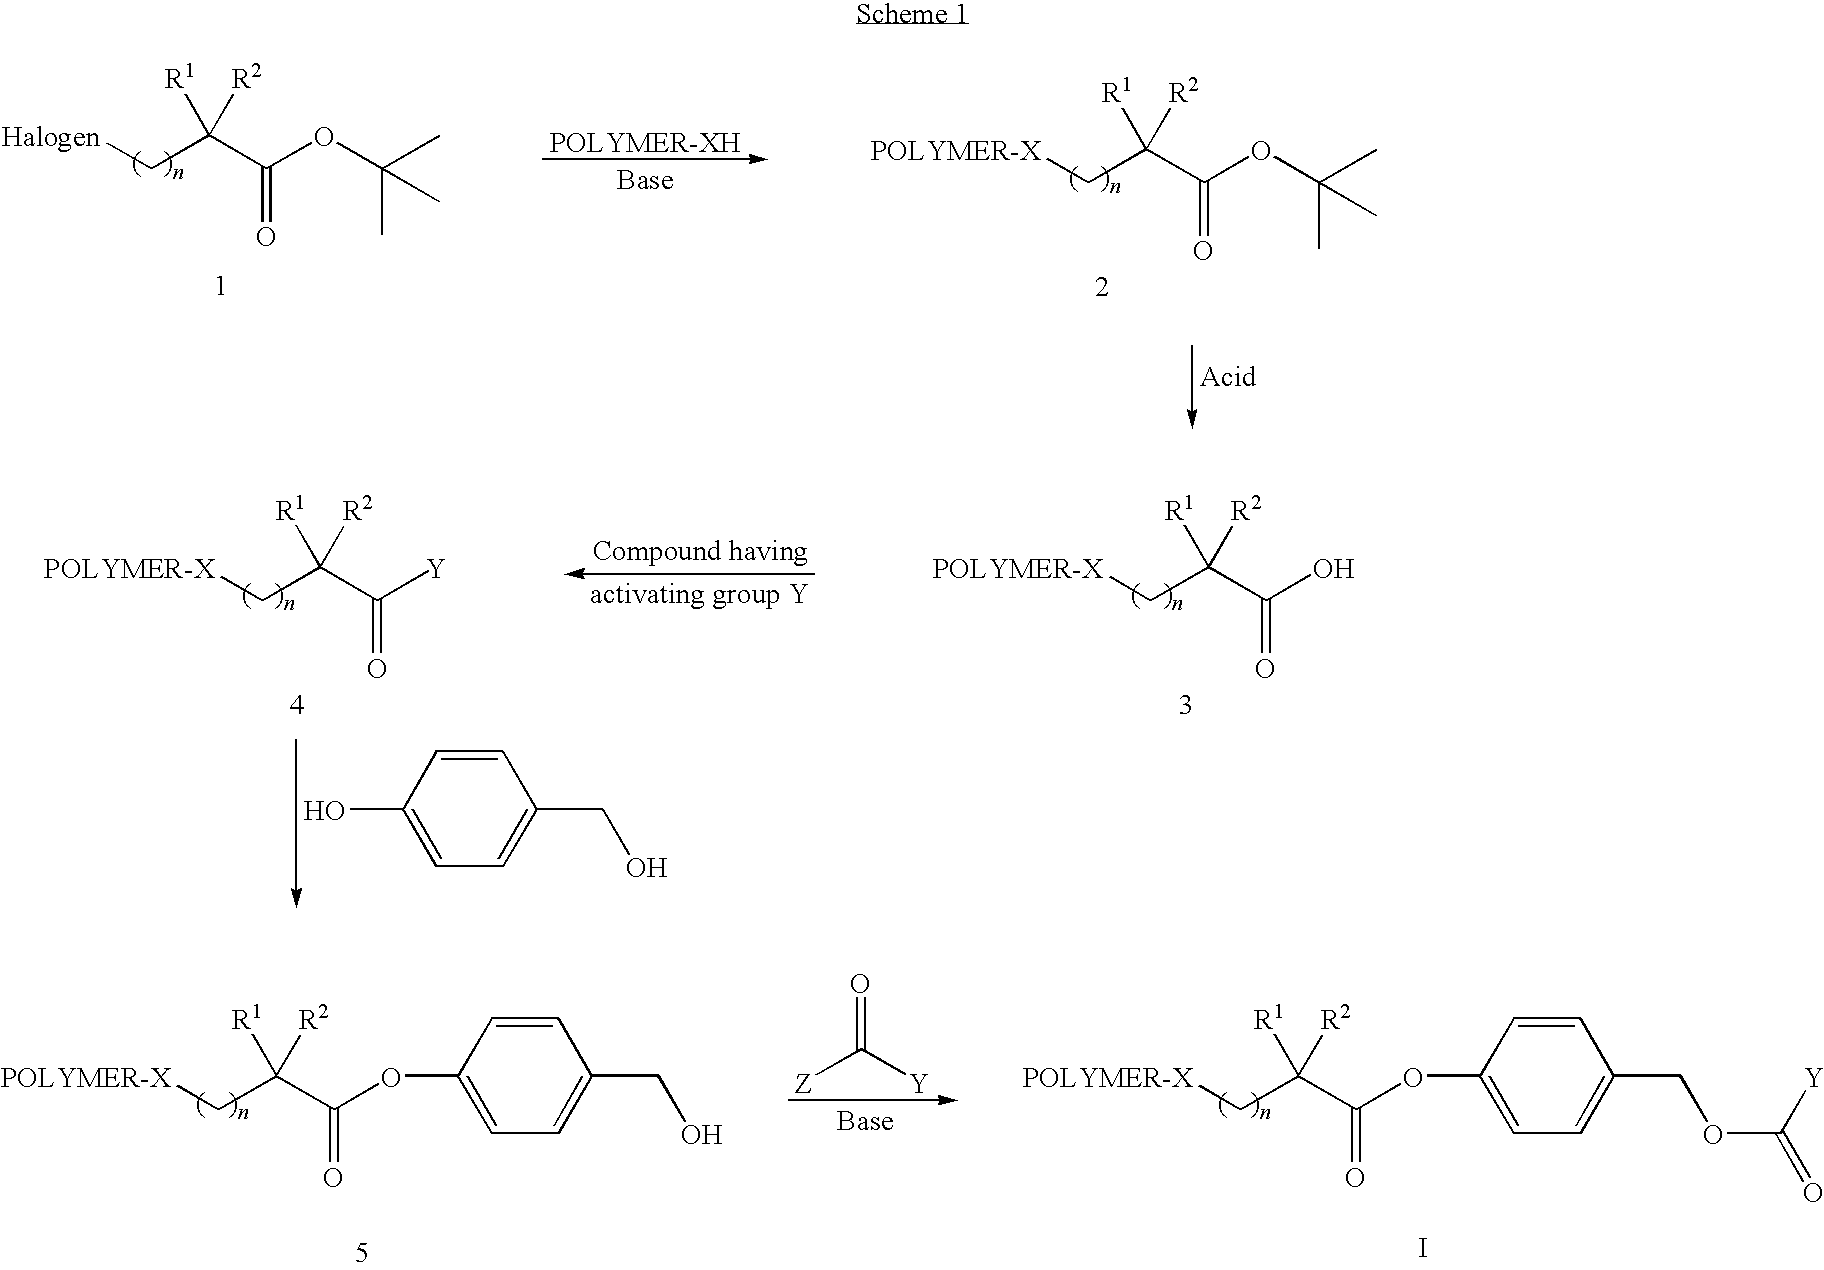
[POLYMER-XH].[Halogen]CC(C(OC(C)(C)C)=O)([R2])[R1].[POLYMER-X]CC(C(OC(C)(C)C)=O)([R2])[R1].[POLYMER-X]CC(C([Y])=O)([R2])[R1].[POLYMER-X]CC(C(O)=O)([R2])[R1].C1=CC(O)=CC=C1CO.[Z]C([Y])=O.[POLYMER-X]CC(C(OC1=CC=C(COC(=O)[Y])C=C1)=O)([R2])[R1].I.[POLYMER-X]CC(C(OC1=CC=C(CO)C=C1)=O)([R2])[R1]
